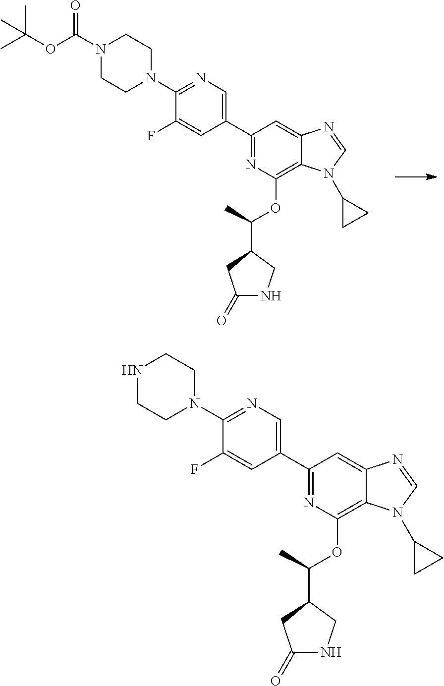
C1(C2=CN=C(N3CCN(C(OC(C)(C)C)=O)CC3)C(F)=C2)=NC(OC(C2CNC(=O)C2)C)=C2C(=C1)N=CN2C1CC1.C1(C2=CN=C(N3CCNCC3)C(F)=C2)=NC(OC(C2CNC(=O)C2)C)=C2C(=C1)N=CN2C1CC1
